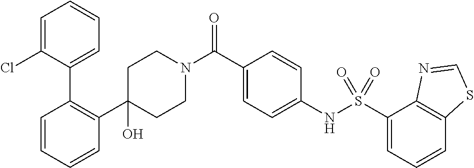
C1(C2=C(C3=CC=CC=C3Cl)C=CC=C2)(O)CCN(C(C2=CC=C(NS(C3=CC=CC4=C3N=CS4)(=O)=O)C=C2)=O)CC1
